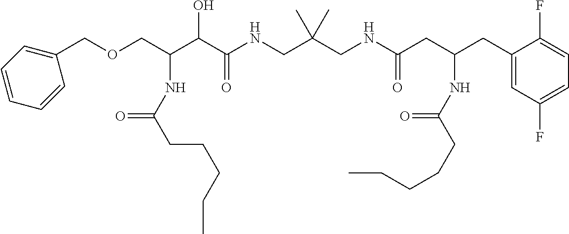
C(C(C(C(NCC(CNC(CC(CC1=CC(F)=CC=C1F)NC(CCCCC)=O)=O)(C)C)=O)O)NC(CCCCC)=O)OCC1=CC=CC=C1
